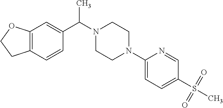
C12=C(C=CC(C(N3CCN(C4=CC=C(S(C)(=O)=O)C=N4)CC3)C)=C1)CCO2
